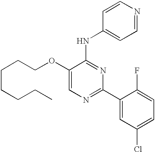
C1=C(OCCCCCCC)C(NC2=CC=NC=C2)=NC(C2=CC(Cl)=CC=C2F)=N1
